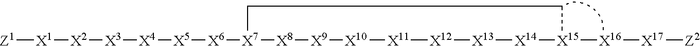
[Z1][X1][X2][X3][X4][X5][X6][X7]1[X8][X9][X10][X11][X12][X13][X14][X15]([X16][X17][Z2])CC1
